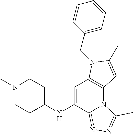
C1=C(NC2CCN(C)CC2)C2=NN=C(C)N2C2=C1N(CC1=CC=CC=C1)C(C)=C2
